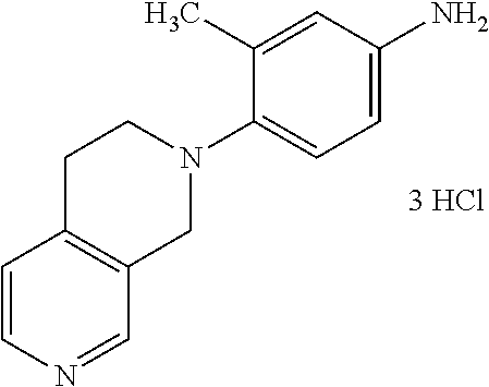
C1C2=C(CN(C3=CC=C(N)C=C3C)C1)C=NC=C2
